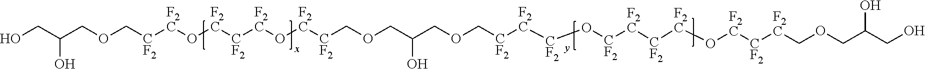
OCC(COC[CF2][F2C]O[F2C][CF2][F2C]O[F2C][CF2]COCC(COC[CF2][F2C][CF2]O[CF2][F2C][CF2][F2C]O[F2C][CF2][F2C]COCC(CO)O)O)O
